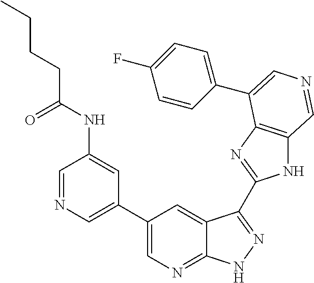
C1=NC=C(C2=CN=C3C(=C2)C(C2=NC4=C(N2)C=NC=C4C2=CC=C(F)C=C2)=NN3)C=C1NC(=O)CCCC
